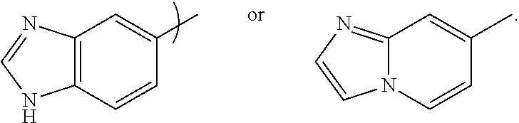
C12=C(NC=N1)C=CC(C)=C2.C12=NC=CN1C=CC(C)=C2
